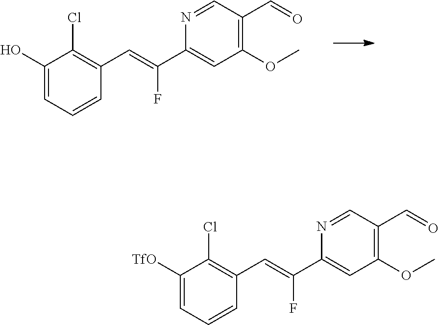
C1(O)=CC=CC(C=C(F)C2=CC(OC)=C(C=O)C=N2)=C1Cl.C1([TfO])=CC=CC(C=C(F)C2=CC(OC)=C(C=O)C=N2)=C1Cl
